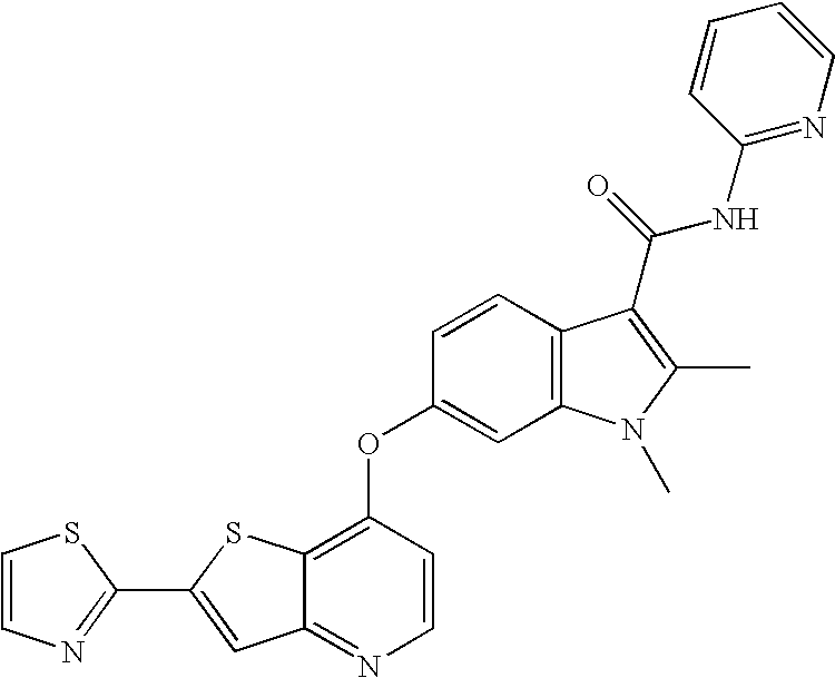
C1=CC2=C(C=C1OC1=C3C(=NC=C1)C=C(C1=NC=CS1)S3)N(C)C(C)=C2C(NC1=NC=CC=C1)=O
